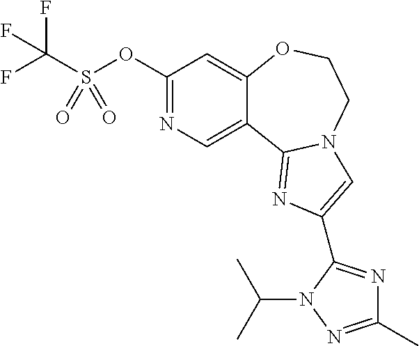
S(OC1=NC=C2C(=C1)OCCN1C2=NC(C2=NC(C)=NN2C(C)C)=C1)(C(F)(F)F)(=O)=O
